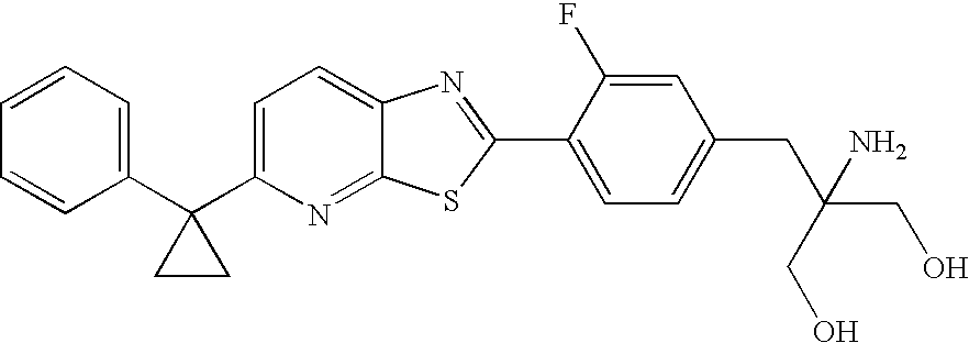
C1=CC=C(C2(C3=CC=C4C(=N3)SC(C3=CC=C(CC(CO)(N)CO)C=C3F)=N4)CC2)C=C1
